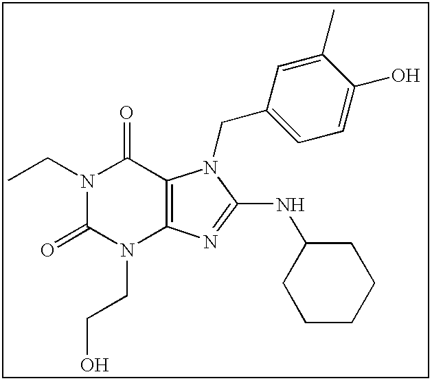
N1(CC)C(=O)N(CCO)C2=C(C1=O)N(CC1=CC=C(O)C(C)=C1)C(NC1CCCCC1)=N2
